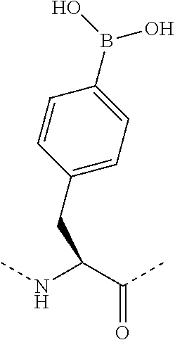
C(C(NC)C(C)=O)C1=CC=C(B(O)O)C=C1
